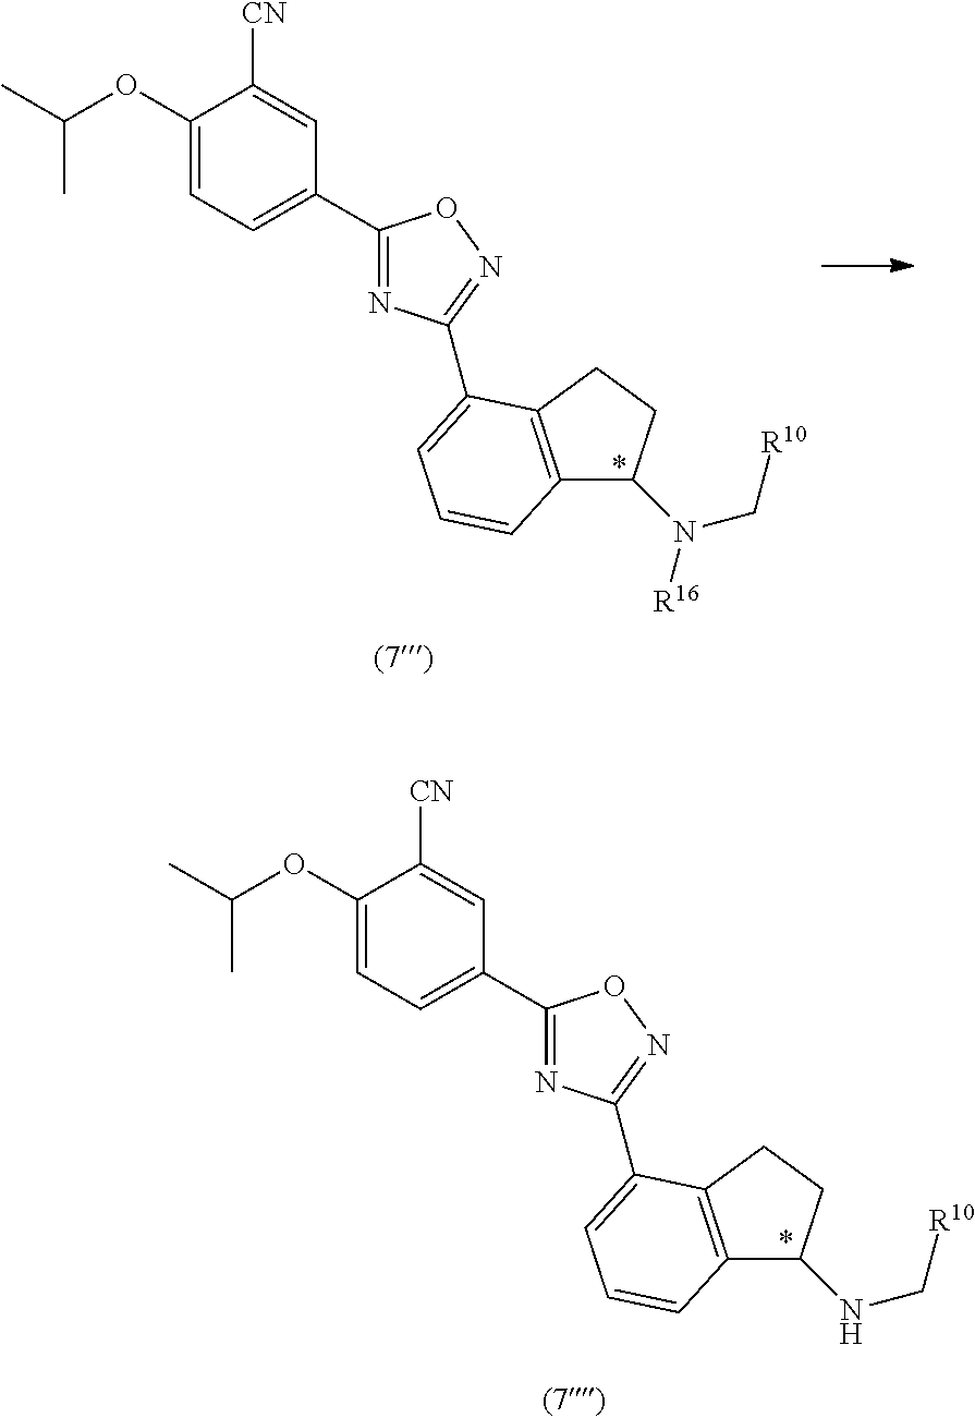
C1(OC(C)C)=CC=C(C2=NC(C3=CC=CC4=C3CCC4NC[R10])=NO2)C=C1[CN].C1(OC(C)C)=CC=C(C2=NC(C3=CC=CC4=C3CCC4N([R16])C[R10])=NO2)C=C1[CN]
